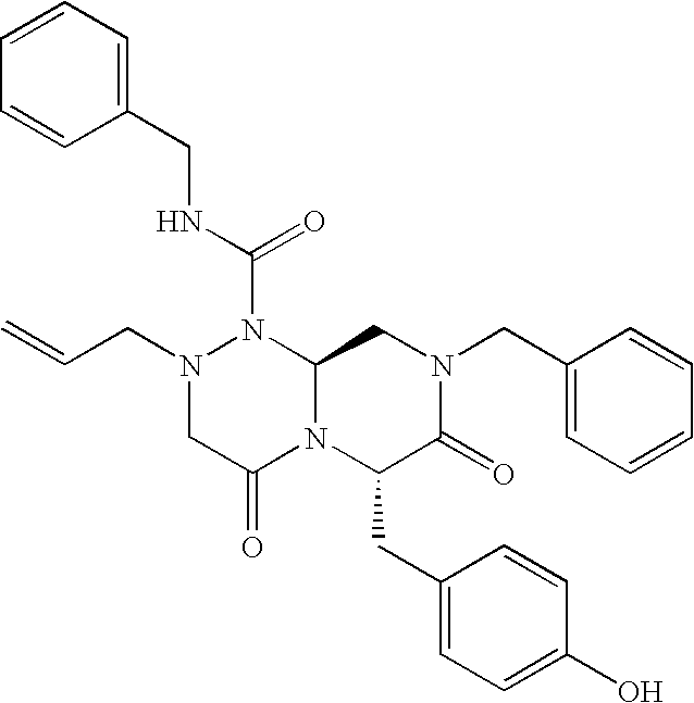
N(C(=O)N1N(CC=C)CC(=O)N2C1CN(CC1=CC=CC=C1)C(=O)C2CC1=CC=C(O)C=C1)CC1=CC=CC=C1
